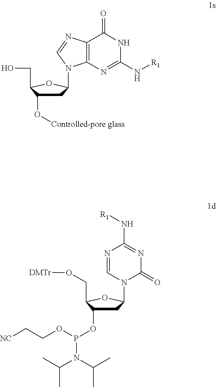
C1C(O[Controlled-pore glass])C(CO)OC1N1C2=C(C(=O)NC(N[R1])=N2)N=C1.O(C1CC(N2C(=O)N=C(N[R1])N=C2)OC1CO[DMTr])P(OCC[NC])N(C(C)C)C(C)C
